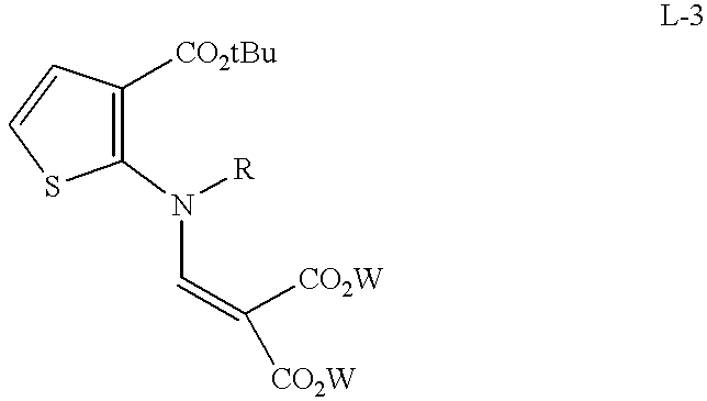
C1(N([R])C=C([CO2W])[CO2W])=C([CO2tBu])C=CS1
